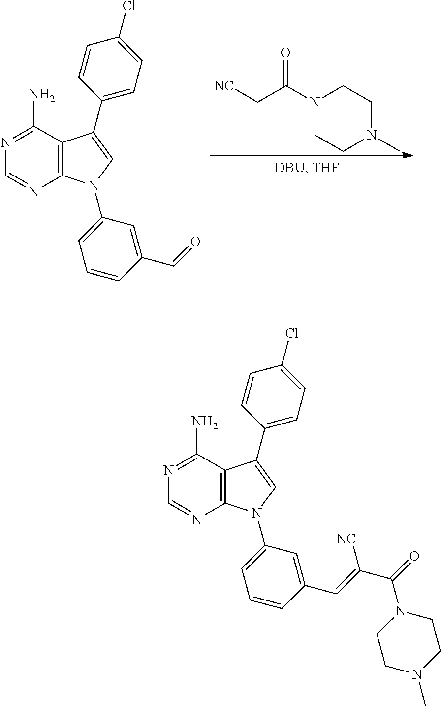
C12=C(N(C3=CC=CC(C=O)=C3)C=C1C1=CC=C(Cl)C=C1)N=CN=C2N.[NC]CC(N1CCN(C)CC1)=O.C12=C(N(C3=CC=CC(C=C(C(=O)N4CCN(C)CC4)[NC])=C3)C=C1C1=CC=C(Cl)C=C1)N=CN=C2N
